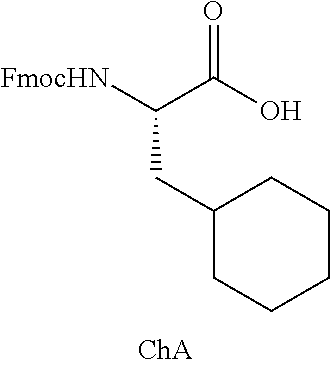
O=C(O)C([FmocHN])CC1CCCCC1
